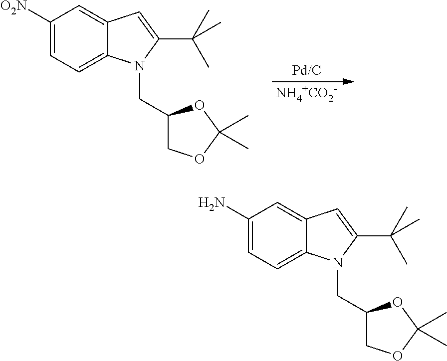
[NH4+CO2-].C1([O2N])=CC=C2C(=C1)C=C(C(C)(C)C)N2CC1COC(C)(C)O1.[Pd/C].C1(N)=CC=C2C(=C1)C=C(C(C)(C)C)N2CC1COC(C)(C)O1
